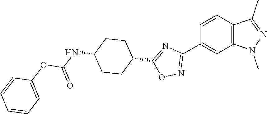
C12=C(C=CC(C3=NOC(C4CCC(NC(OC5=CC=CC=C5)=O)CC4)=N3)=C1)C(C)=NN2C
